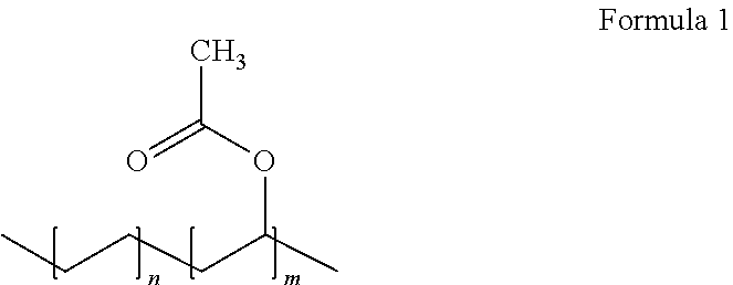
CCCCC(C)OC(C)=O
